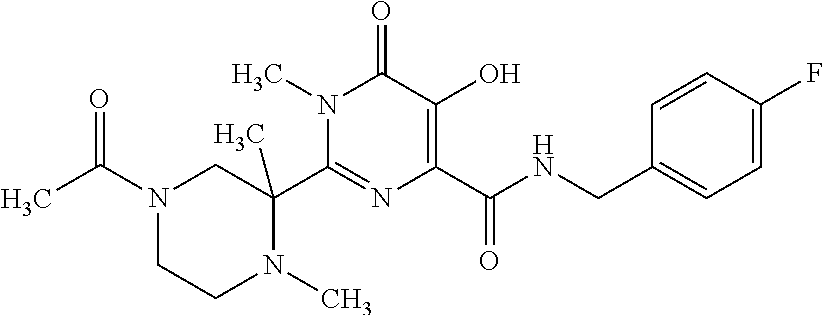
C1(C2=NC(C(NCC3=CC=C(F)C=C3)=O)=C(O)C(=O)N2C)(C)CN(C(C)=O)CCN1C
